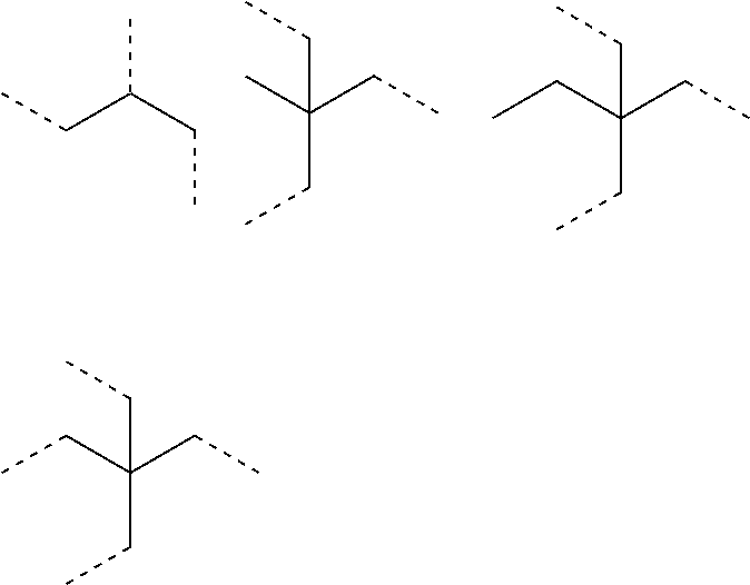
CCC(CC)C.C(C(C)(CC)CC)C.C(C(CC)(CC)CC)C.C(C(CC)(CC)CC)C
